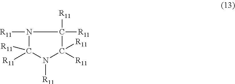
N1([R11])C([R11])([R11])N([R11])C([R11])([R11])C1([R11])[R11]
